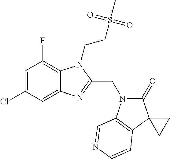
C1=C(Cl)C=C2C(=C1F)N(CCS(C)(=O)=O)C(CN1C(=O)C3(C4=C1C=NC=C4)CC3)=N2
